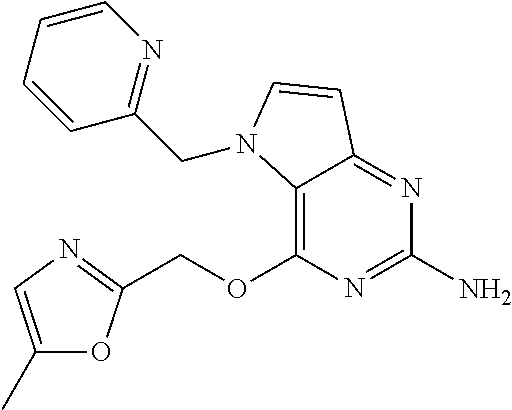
C12=C(OCC3=NC=C(C)O3)N=C(N)N=C1C=CN2CC1=NC=CC=C1
